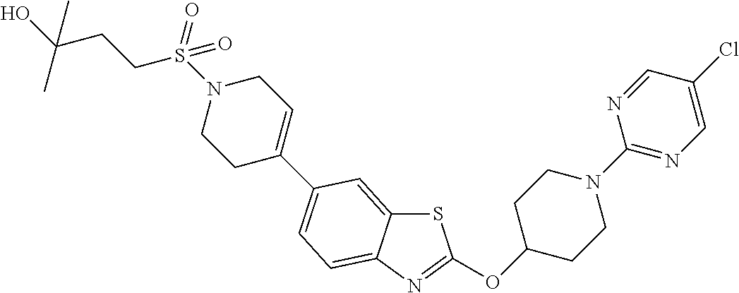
S1C2=CC(C3=CCN(S(=O)(CCC(O)(C)C)=O)CC3)=CC=C2N=C1OC1CCN(C2=NC=C(Cl)C=N2)CC1
